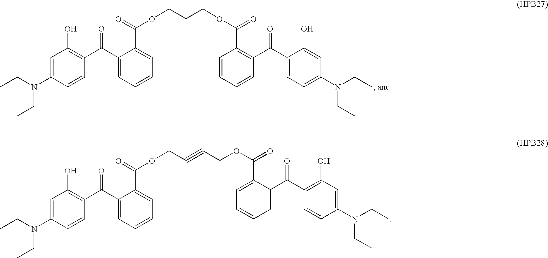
C1=C(N(CC)CC)C=CC(C(C2=CC=CC=C2C(=O)OCCCOC(=O)C2=C(C(C3=CC=C(N(CC)CC)C=C3O)=O)C=CC=C2)=O)=C1O.C1=C(N(CC)CC)C=CC(C(C2=CC=CC=C2C(=O)OCC#CCOC(=O)C2=CC=CC=C2C(C2=C(O)C=C(N(CC)CC)C=C2)=O)=O)=C1O
